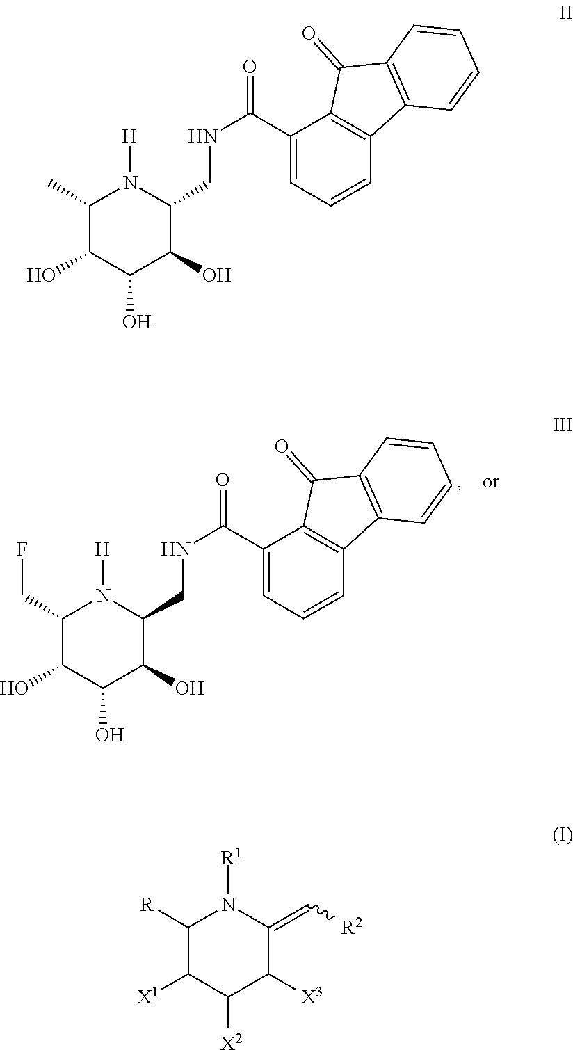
C1(C)C(O)C(O)C(O)C(CNC(C2=CC=CC3=C2C(=O)C2=C3C=CC=C2)=O)N1[H].C1(CF)C(O)C(O)C(O)C(CNC(C2=CC=CC3=C2C(=O)C2=C3C=CC=C2)=O)N1[H].C1([R])C([X1])C([X2])C([X3])C(=C[R2])N1[R1]
